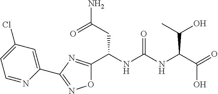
O1C(C(NC(NC(C(=O)O)C(O)C)=O)CC(N)=O)=NC(C2=CC(Cl)=CC=N2)=N1
